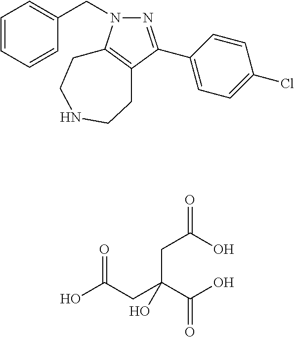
N1=C(C2=CC=C(Cl)C=C2)C2=C(N1CC1=CC=CC=C1)CCNCC2.OC(CC(C(O)=O)(CC(O)=O)O)=O
